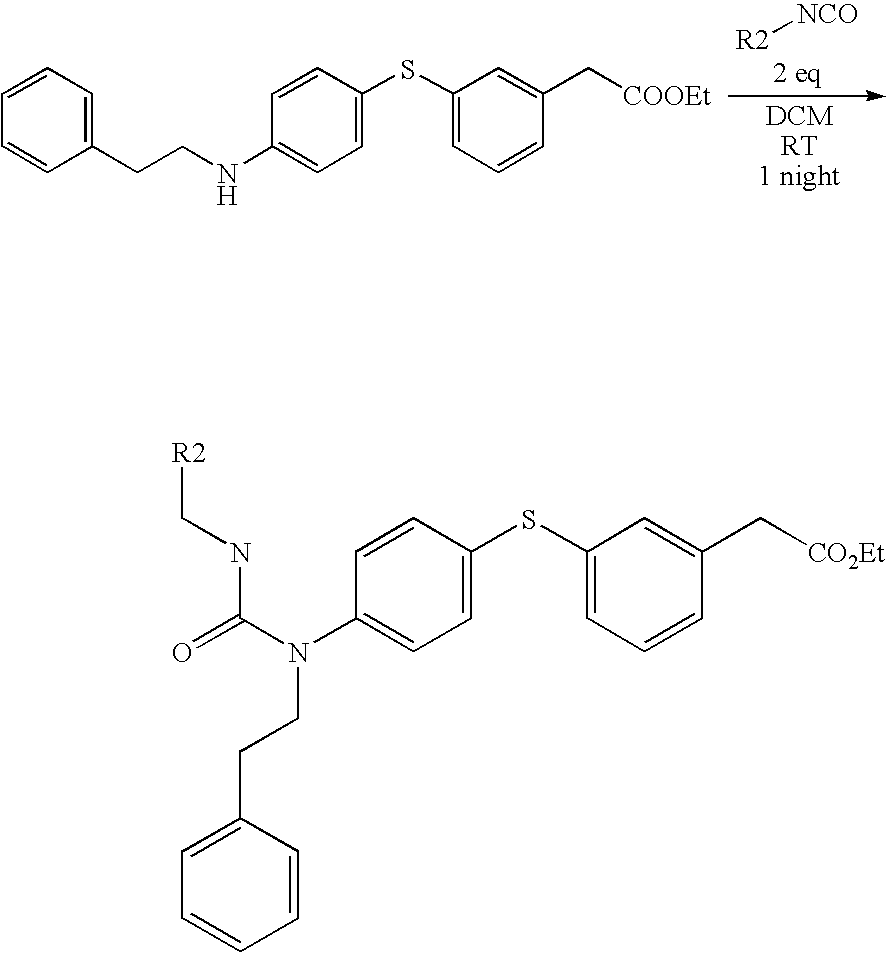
[R2][NCO].C1=CC(CCNC2=CC=C(SC3=CC=CC(C[COOEt])=C3)C=C2)=CC=C1.C(CN(C1=CC=C(SC2=CC=CC(C[CO2Et])=C2)C=C1)C(=O)NC[R2])C1=CC=CC=C1
